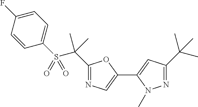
C1=C(F)C=CC(S(C(C2=NC=C(C3=CC(C(C)(C)C)=NN3C)O2)(C)C)(=O)=O)=C1
